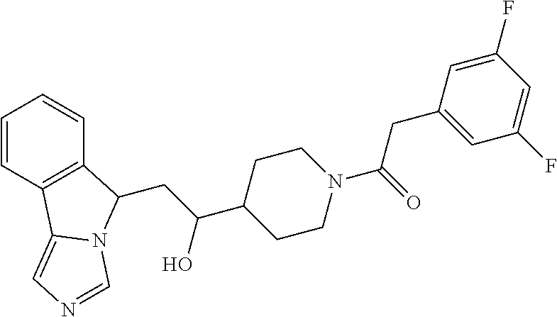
C1=CC2=C(C=C1)C(CC(C1CCN(C(=O)CC3=CC(F)=CC(F)=C3)CC1)O)N1C2=CN=C1
